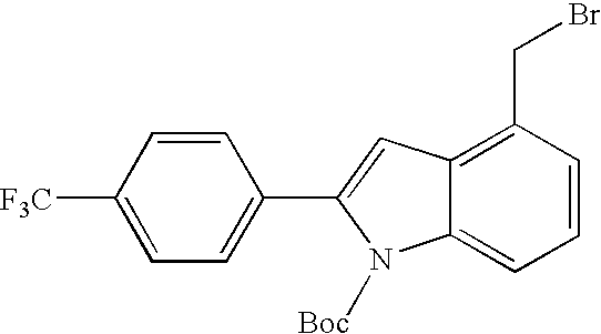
C1([F3C])=CC=C(C2=CC3=C(CBr)C=CC=C3N2[Boc])C=C1
